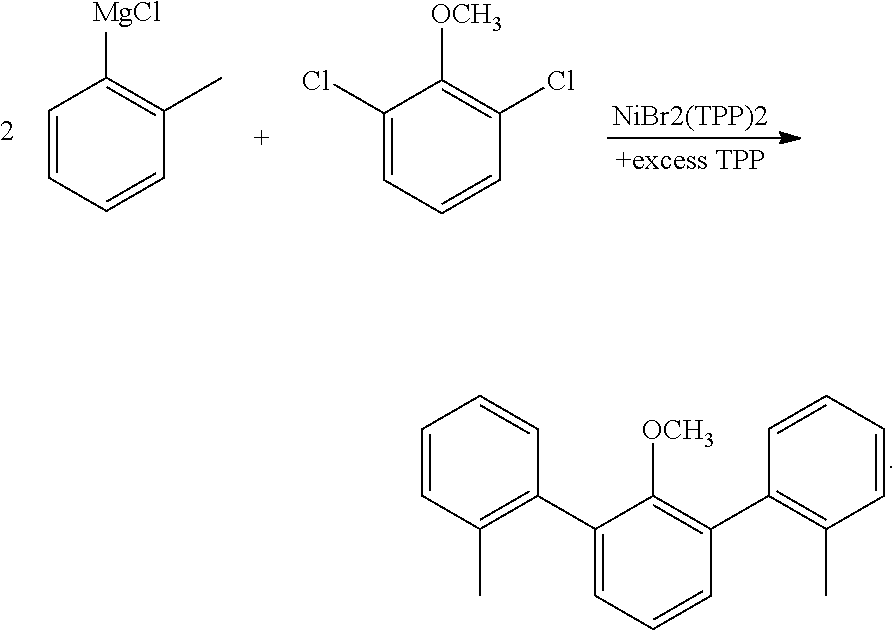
[NiBr2(TPP)2].C1=CC=CC(C)=C1[MgCl].C1(Cl)=CC=CC(Cl)=C1[OCH3].C1=CC(C)=C(C2=CC=CC(C3=C(C)C=CC=C3)=C2[OCH3])C=C1
